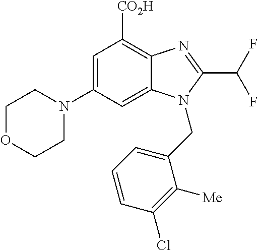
C1OCCN(C2=CC([CO2H])=C3C(=C2)N(CC2=CC=CC(Cl)=C2[Me])C(C(F)F)=N3)C1
